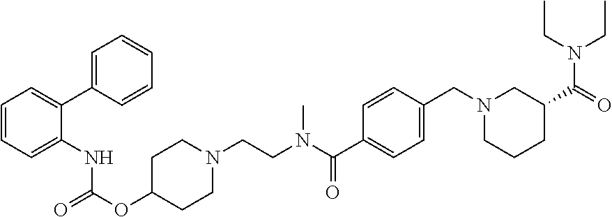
O=C(OC1CCN(CCN(C(C2=CC=C(CN3CCCC(C(=O)N(CC)CC)C3)C=C2)=O)C)CC1)NC1=CC=CC=C1C1=CC=CC=C1
